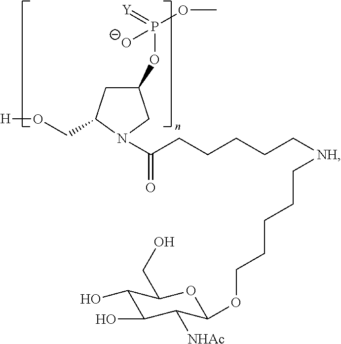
C1(OP(OC)([O-])=[Y])CC(CO[H])N(C(CCCCC[NH]CCCCCOC2C([NHAc])C(O)C(O)C(CO)O2)=O)C1
